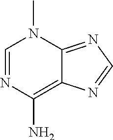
C1=NC(N)=C2C(=NC=N2)N1C
